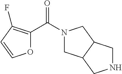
N1(C(C2=C(F)C=CO2)=O)CC2C(C1)CNC2
